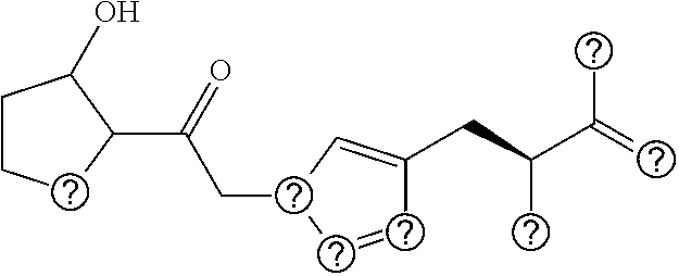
C(CC1C=CC(CC(C(=C)C)C)=C1)(C1C(O)CCC1)=O
